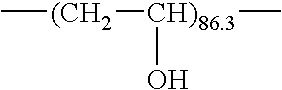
C[(CH2][CH)86.3](C)O
